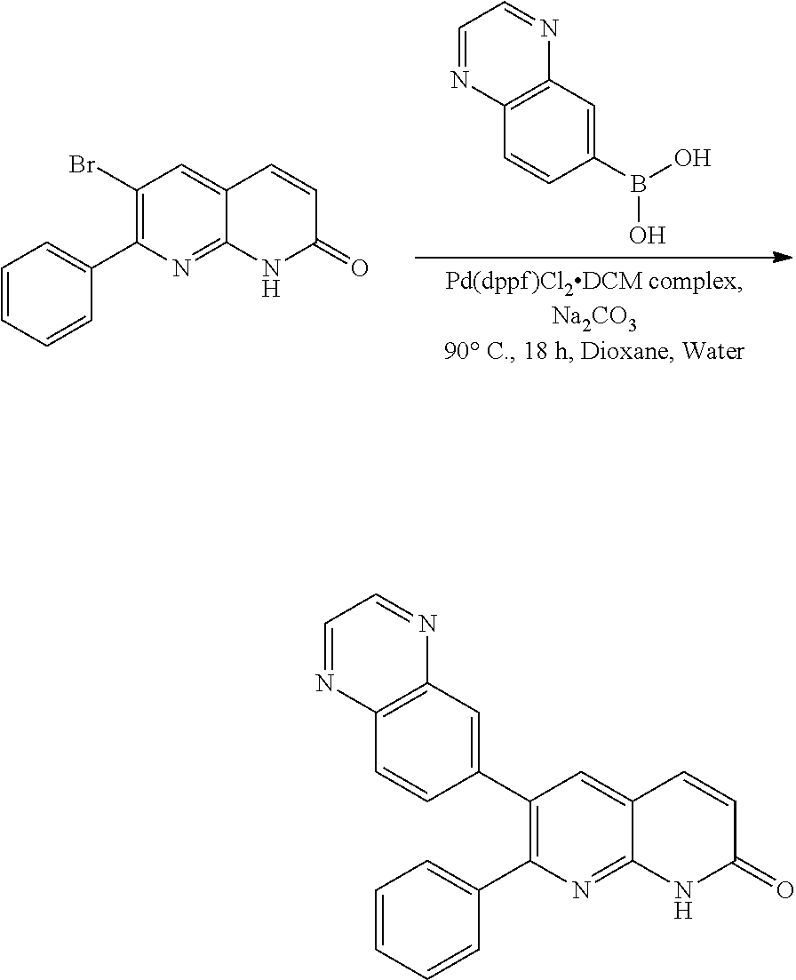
C1(Br)=C(C2=CC=CC=C2)N=C2C(=C1)C=CC(=O)N2.C1=NC2=C(N=C1)C=CC(B(O)O)=C2.C1(C2=CC3=C(C=C2)N=CC=N3)=C(C2=CC=CC=C2)N=C2C(=C1)C=CC(=O)N2
